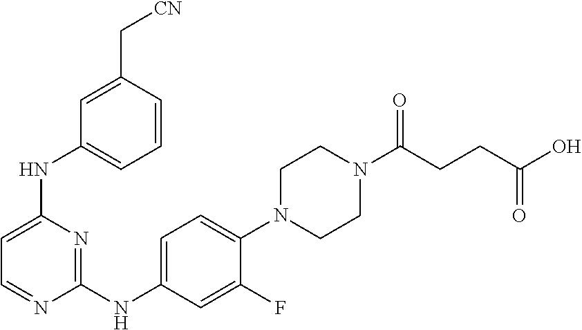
C1=C(NC2=CC=CC(C[CN])=C2)N=C(NC2=CC=C(N3CCN(C(=O)CCC(=O)O)CC3)C(F)=C2)N=C1
